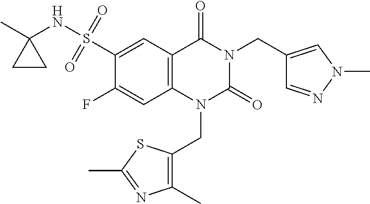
C1(F)=CC2=C(C=C1S(NC1(C)CC1)(=O)=O)C(=O)N(CC1=CN(C)N=C1)C(=O)N2CC1=C(C)N=C(C)S1
